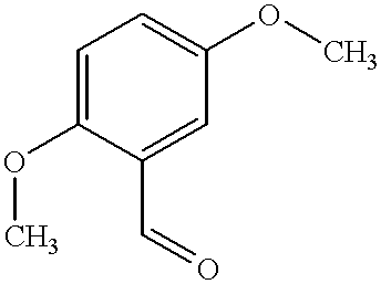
C1=C(OC)C(C=O)=CC(OC)=C1
